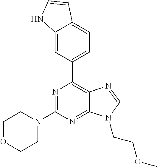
N1=C(N2CCOCC2)N=C2C(=C1C1=CC=C3C(=C1)NC=C3)N=CN2CCOC
